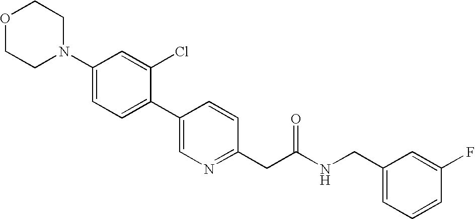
C1(N2CCOCC2)=CC=C(C2=CN=C(CC(NCC3=CC=CC(F)=C3)=O)C=C2)C(Cl)=C1
